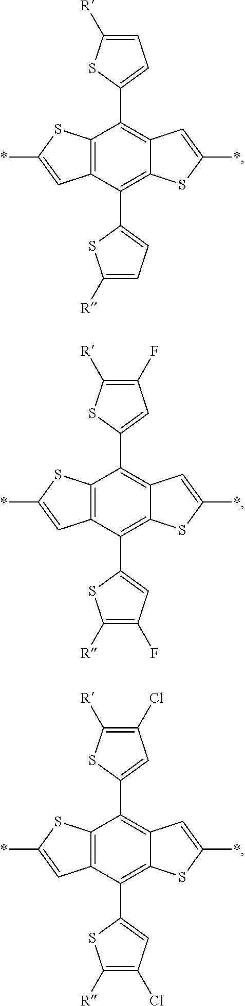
C1=C([R])SC(C2=C3C(=C(C4=CC=C([R])S4)C4=C2SC(*)=C4)SC(*)=C3)=C1.C1(F)=C([R])SC(C2=C3C(=C(C4=CC(F)=C([R])S4)C4=C2SC(*)=C4)SC(*)=C3)=C1.C1(Cl)=C([R])SC(C2=C3C(=C(C4=CC(Cl)=C([R])S4)C4=C2SC(*)=C4)SC(*)=C3)=C1
